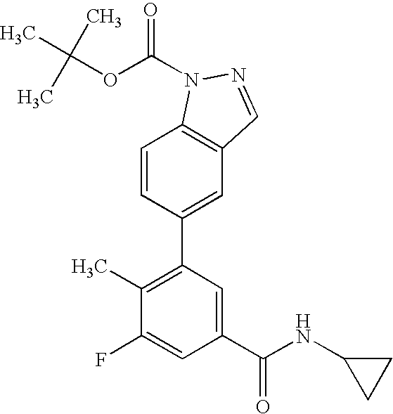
C1=CC(C2=C(C)C(F)=CC(C(NC3CC3)=O)=C2)=CC2=C1N(C(OC(C)(C)C)=O)N=C2
